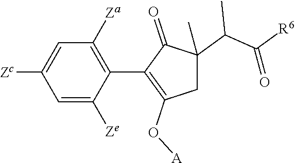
C1=C([Ze])C(C2=C(O[A])CC(C(C([R6])=O)C)(C)C2=O)=C([Za])C=C1[Zc]
